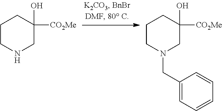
C1CN(CC2=CC=CC=C2)CC(O)([CO2Me])C1.C1CNCC(O)([CO2Me])C1
